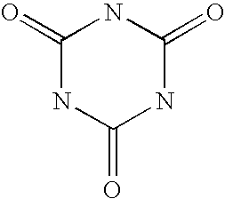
C1(=O)NC(=O)NC(=O)N1
